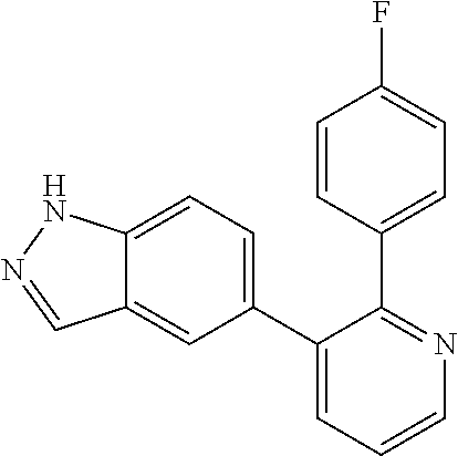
C12=CC=C(C3=CC=CN=C3C3=CC=C(F)C=C3)C=C1C=NN2
